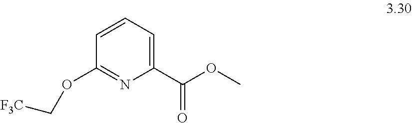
C1(C(OC)=O)=CC=CC(OC[F3C])=N1
